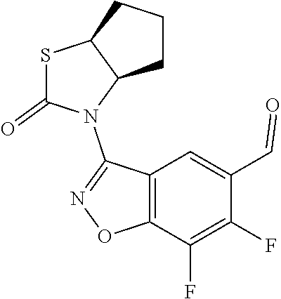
C12=C(C(F)=C(F)C(C=O)=C1)ON=C2N1C2C(SC1=O)CCC2
